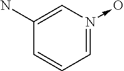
C1=N(->O)C=C(N)C=C1
